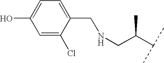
C1=C(Cl)C(CNCC(C(C)C)C)=CC=C1O
